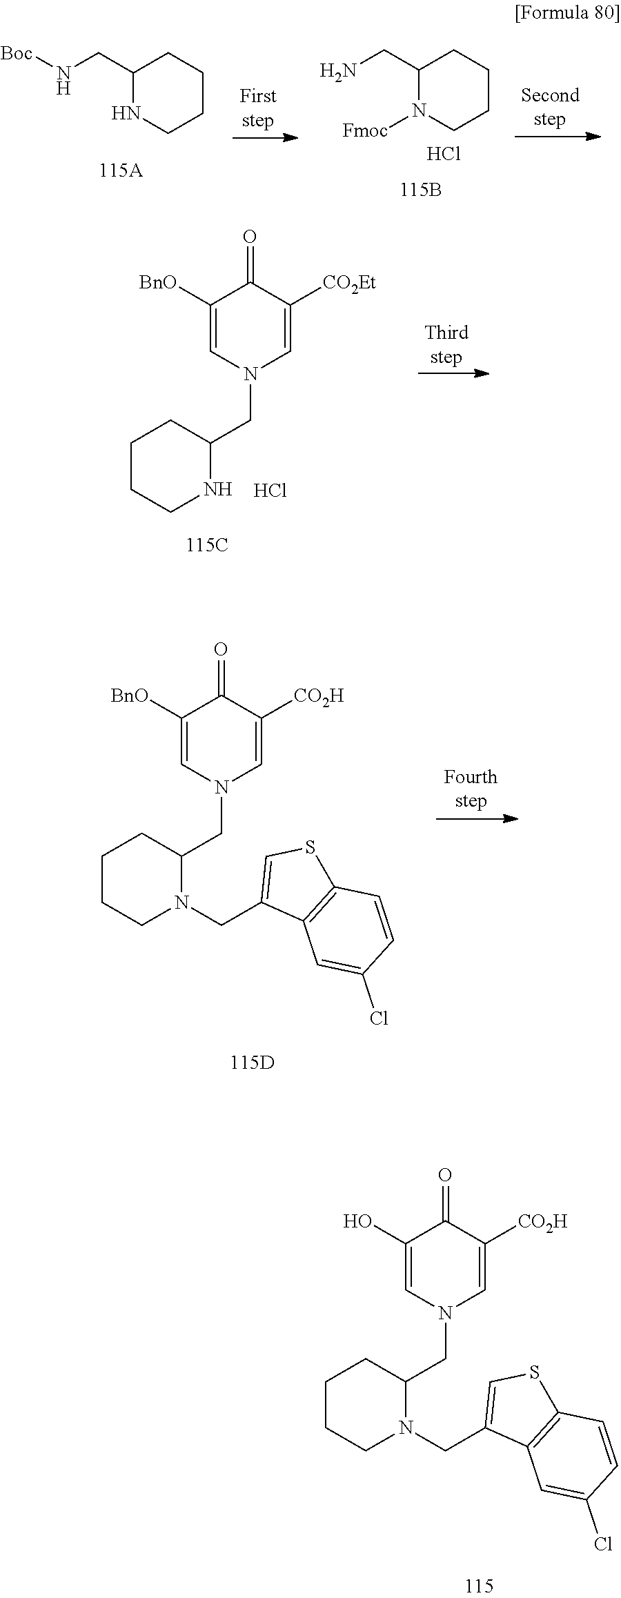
C1([BnO])=CN(CC2CCCCN2)C=C([CO2Et])C1=O.Cl.C1([BnO])=CN(CC2CCCCN2CC2=CSC3=C2C=C(Cl)C=C3)C=C([CO2H])C1=O.C1(O)=CN(CC2CCCCN2CC2=CSC3=C2C=C(Cl)C=C3)C=C([CO2H])C1=O.C1(CN)N([Fmoc])CCCC1.C1(CN[Boc])NCCCC1.Cl
